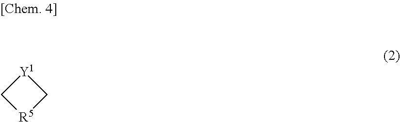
C1[R5]C[Y1]1
